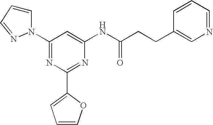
N1(C2=NC(C3=CC=CO3)=NC(NC(CCC3=CN=CC=C3)=O)=C2)C=CC=N1
